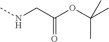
CNCC(OC(C)(C)C)=O
